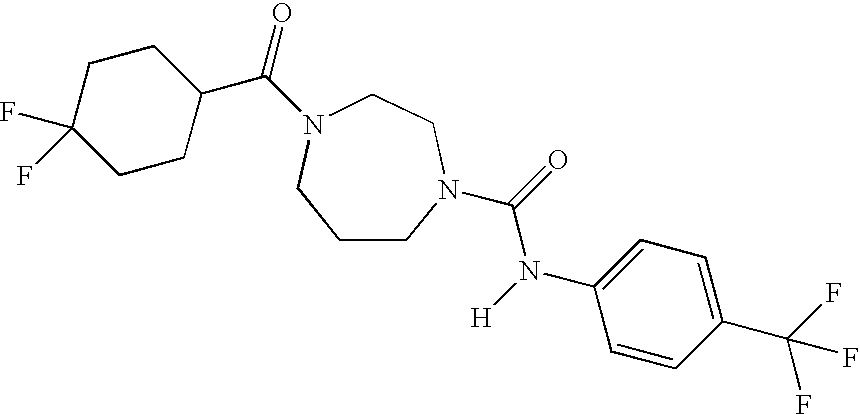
C1CN(C(=O)N([H])C2=CC=C(C(F)(F)F)C=C2)CCN(C(=O)C2CCC(F)(F)CC2)C1
